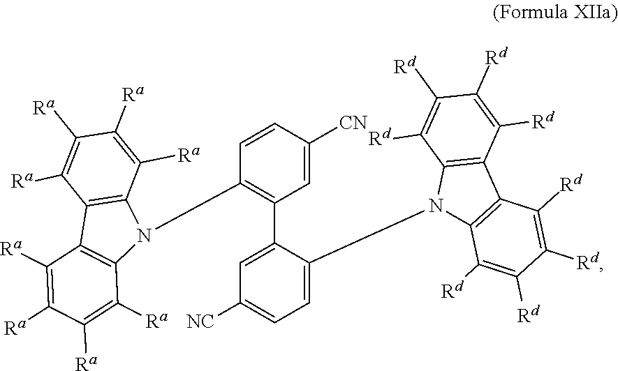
C1=C(C2=C(N3C4=C(C5=C3C([Ra])=C([Ra])C([Ra])=C5[Ra])C([Ra])=C([Ra])C([Ra])=C4[Ra])C=CC([CN])=C2)C(N2C3=C(C4=C2C([Rd])=C([Rd])C([Rd])=C4[Rd])C([Rd])=C([Rd])C([Rd])=C3[Rd])=CC=C1[NC]
